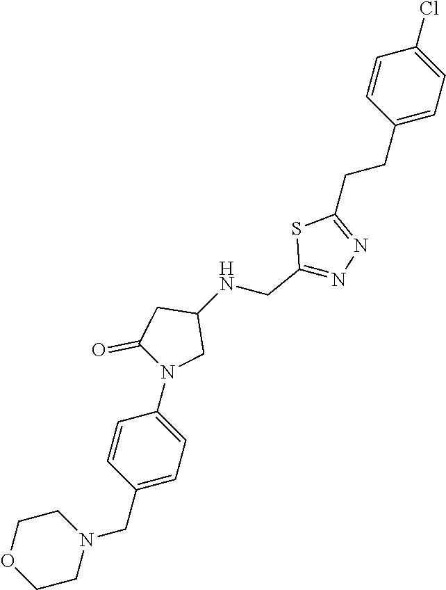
C1=CC(CCC2=NN=C(CNC3CC(=O)N(C4=CC=C(CN5CCOCC5)C=C4)C3)S2)=CC=C1Cl
